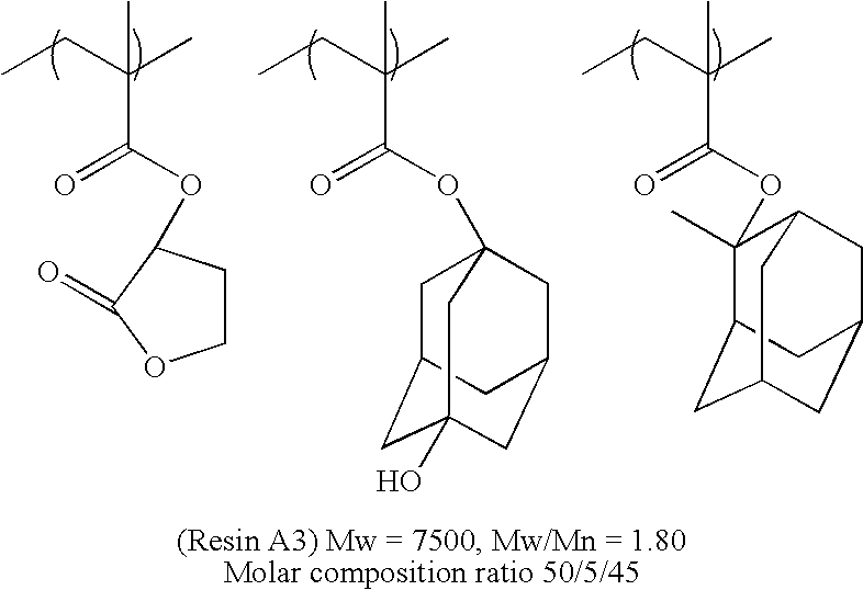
CCC(C)(C)C(=O)OC1CCOC1=O.C12CC3CC(CC(C3)C1(C)OC(C(CC)(C)C)=O)C2.C1C2CC3(O)CC(CC1(OC(C(CC)(C)C)=O)C3)C2
